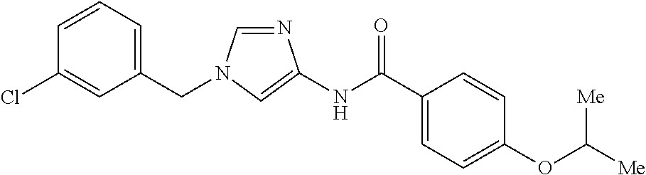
N1=CN(CC2=CC=CC(Cl)=C2)C=C1NC(C1=CC=C(OC([Me])[Me])C=C1)=O
